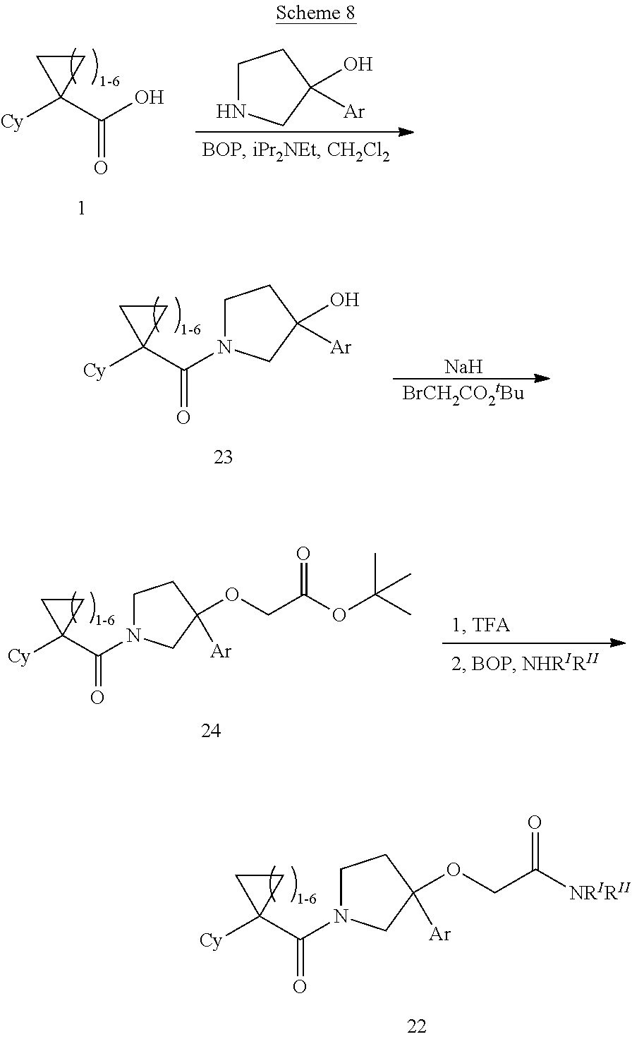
[Cy]C1(C(=O)N2CCC(OCC([NRIRII])=O)([Ar])C2)CC1.[Cy]C1(C(O)=O)CC1.C1NCC(O)([Ar])C1.[Cy]C1(C(=O)N2CCC(O)([Ar])C2)CC1.[BrCH2CO2tBu].[Na].[Cy]C1(C(=O)N2CCC(OCC(OC(C)(C)C)=O)([Ar])C2)CC1
